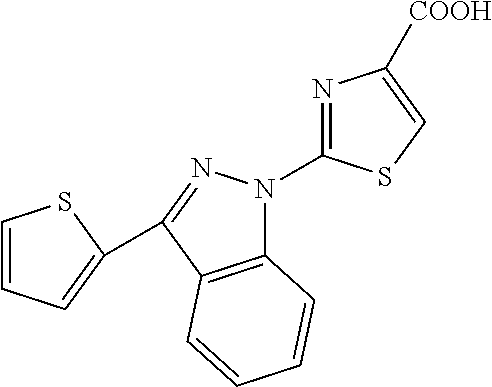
C12=C(C(C3=CC=CS3)=NN1C1=NC([COOH])=CS1)C=CC=C2
